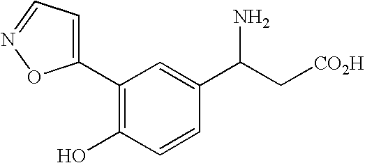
C1(C2=CC=NO2)=C(O)C=CC(C(C[CO2H])N)=C1
